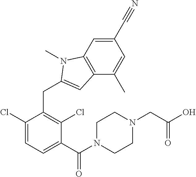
N1(C)C(CC2=C(Cl)C(C(N3CCN(CC(O)=O)CC3)=O)=CC=C2Cl)=CC2=C1C=C(C#N)C=C2C
